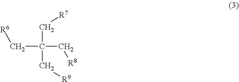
C(C(C[R8])(C[R7])C[R9])[R6]
